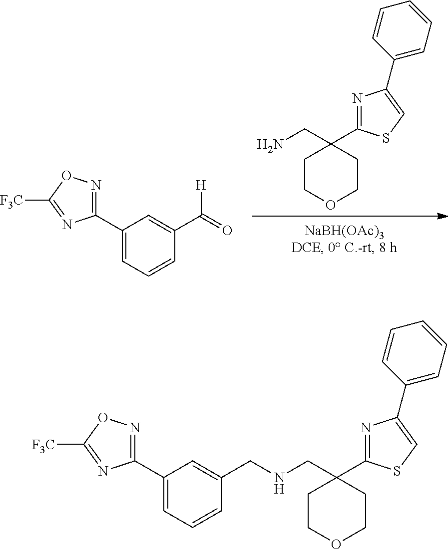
N1=C(C2(CN)CCOCC2)SC=C1C1=CC=CC=C1.C1(C2=NOC([F3C])=N2)=CC=CC(C(=O)[H])=C1.C1(C2=NOC([F3C])=N2)=CC=CC(CNCC2(C3=NC(C4=CC=CC=C4)=CS3)CCOCC2)=C1
